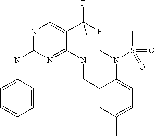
C1=CC(NC2=NC=C(C(F)(F)F)C(NCC3=CC(C)=CC=C3N(S(C)(=O)=O)C)=N2)=CC=C1
